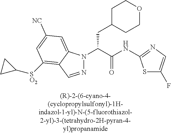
C1C(CC(N2N=CC3=C([SO2]C4CC4)C=C([NC])C=C23)C(NC2=NC=C(F)S2)=O)CCOC1
